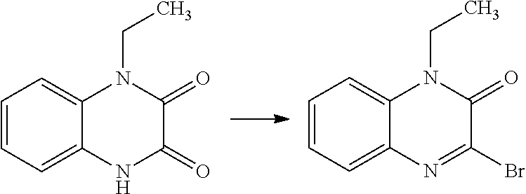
C1=CC=C2C(=C1)N(CC)C(=O)C(=O)N2.C1=CC=C2C(=C1)N(CC)C(=O)C(Br)=N2
